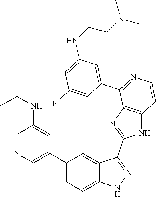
C1(C2=CN=CC(NC(C)C)=C2)=CC=C2C(=C1)C(C1=NC3=C(N1)C=CN=C3C1=CC(NCCN(C)C)=CC(F)=C1)=NN2
